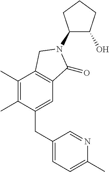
C1(C)=C(C)C(CC2=CC=C(C)N=C2)=CC2=C1CN(C1C(O)CCC1)C2=O
